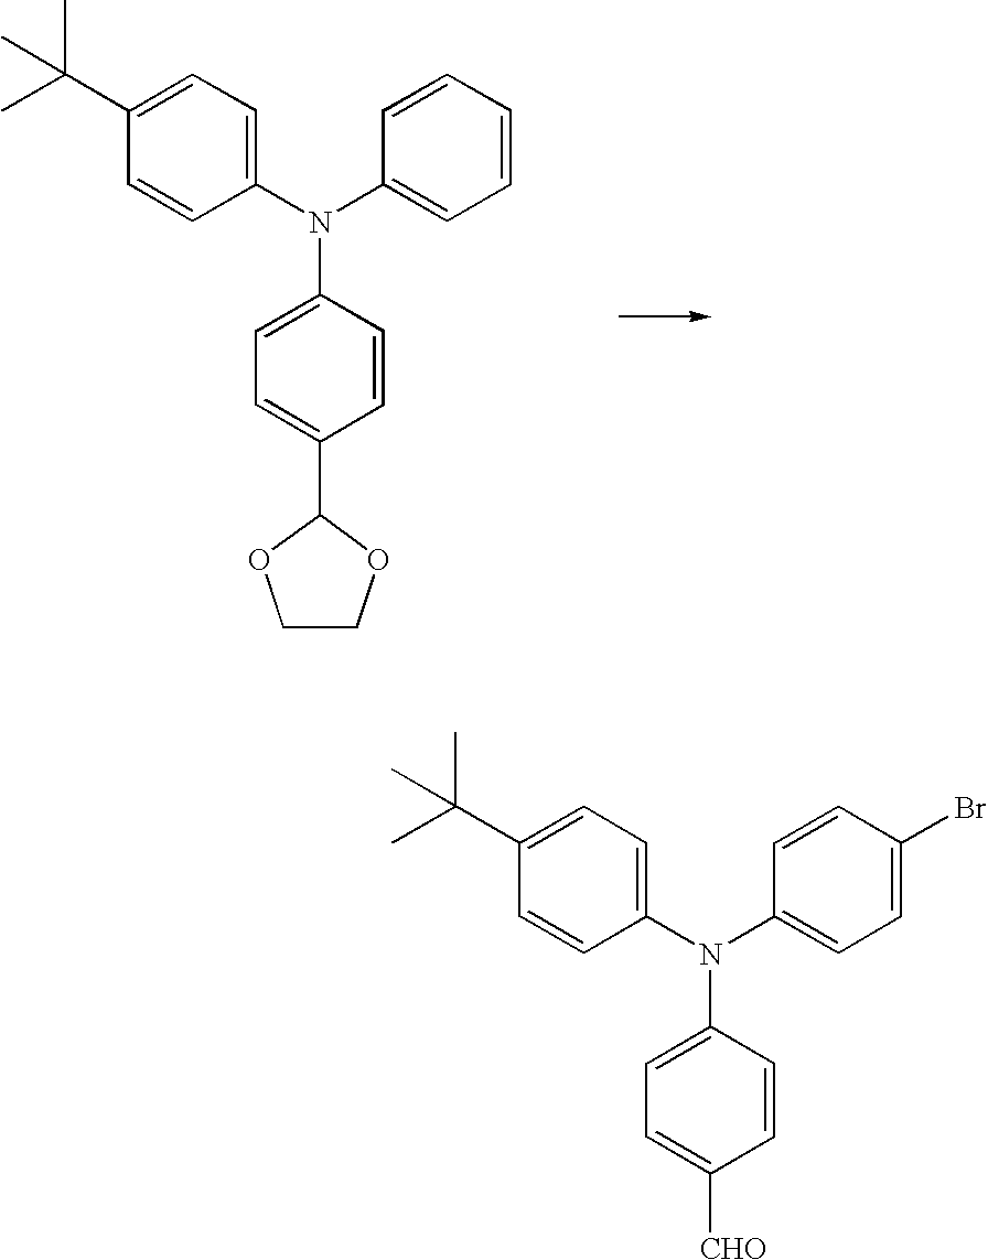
C1=CC(N(C2=CC=C(C(C)(C)C)C=C2)C2=CC=CC=C2)=CC=C1C1OCCO1.C1=CC(N(C2=CC=C(C(C)(C)C)C=C2)C2=CC=C(Br)C=C2)=CC=C1[CHO]
